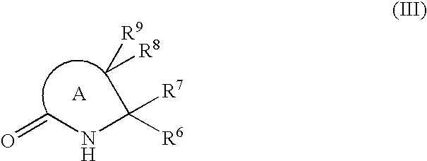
N(C=O)C([R6])(C([R9])[R8])[R7]
